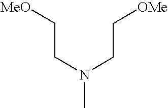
N(CC[OMe])(CC[MeO])C
